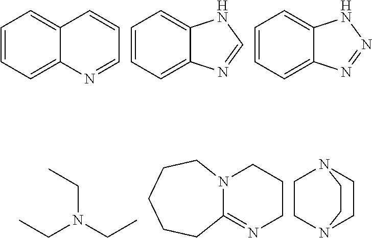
C1=CC=C2C(=C1)N=CC=C2.C1=CC=C2NC=NC2=C1.C1=CC=C2NN=NC2=C1.CCN(CC)CC.N12C(=NCCC1)CCCCC2.C1CN2CCN1CC2
